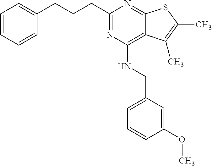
C1=CC=CC(CCCC2=NC(NCC3=CC=CC(OC)=C3)=C3C(=N2)SC(C)=C3C)=C1
